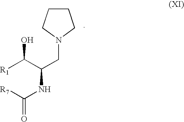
[R1]C(C(CN1CCCC1)NC(=O)[R7])O
